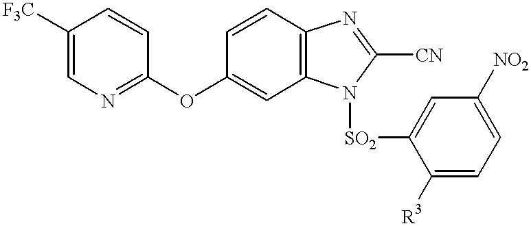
C1=CC(OC2=NC=C([F3C])C=C2)=CC2=C1N=C([CN])N2[SO2]C1=CC([NO2])=CC=C1[R3]
